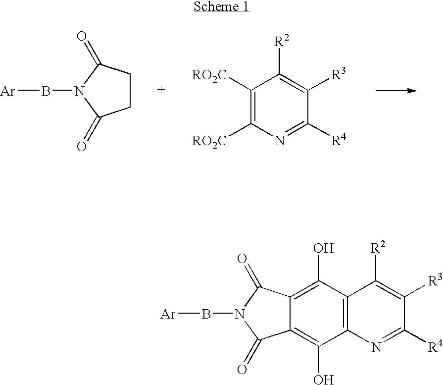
C1CC(=O)N(B[Ar])C1=O.C1([RO2C])=C([RO2C])N=C([R4])C([R3])=C1[R2].C12=C(N=C([R4])C([R3])=C1[R2])C(O)=C1C(=C2O)C(=O)N(B[Ar])C1=O
